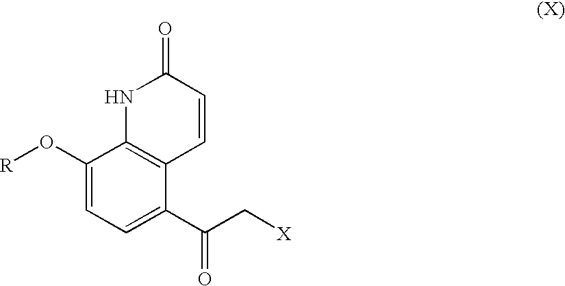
N1C2=C(C=CC1=O)C(C(C[X])=O)=CC=C2O[R]
